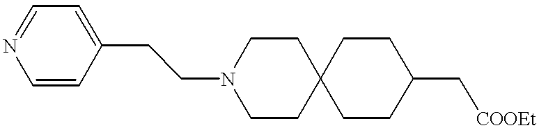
C1=NC=CC(CCN2CCC3(CC2)CCC(C[COOEt])CC3)=C1
